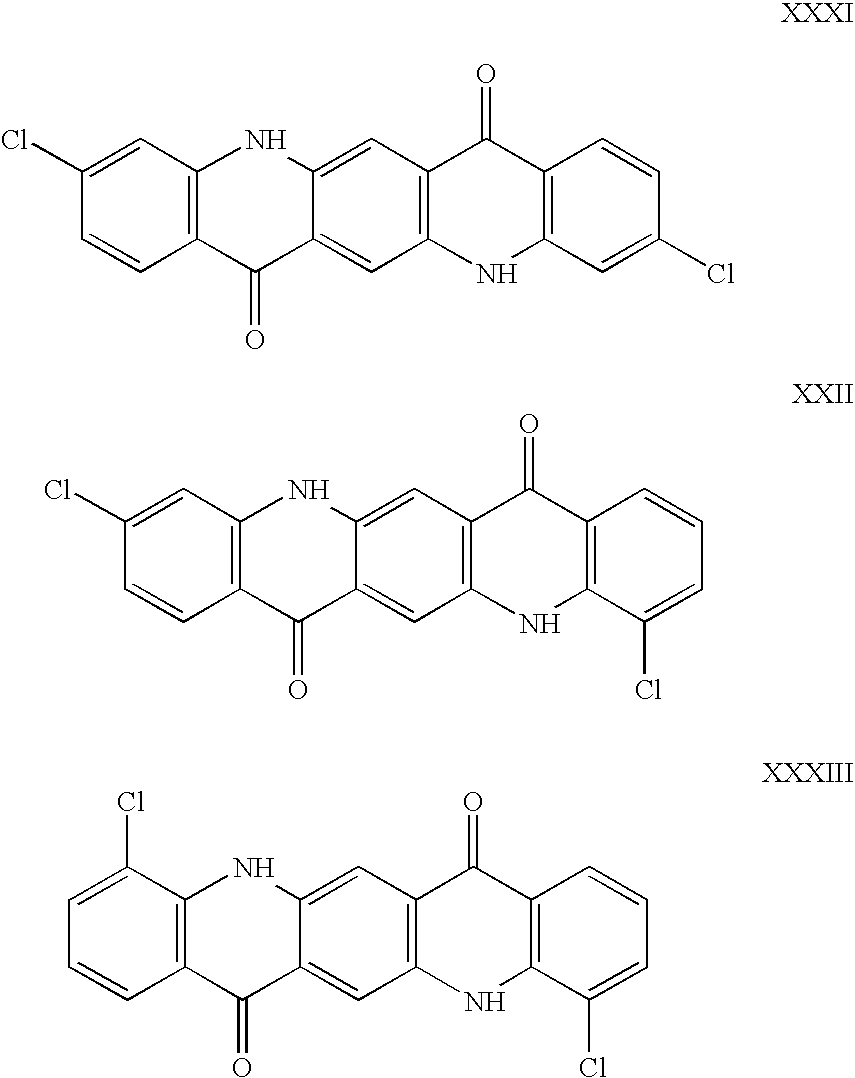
C1(Cl)=CC2=C(C=C1)C(=O)C1=CC3=C(C=C1N2)C(=O)C1=C(N3)C=C(Cl)C=C1.C1(Cl)=CC2=C(C=C1)C(=O)C1=CC3=C(C=C1N2)C(=O)C1=C(N3)C(Cl)=CC=C1.C1=C(Cl)C2=C(C=C1)C(=O)C1=CC3=C(C=C1N2)C(=O)C1=C(N3)C(Cl)=CC=C1
